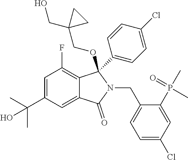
C(C1=CC(F)=C2C(=C1)C(=O)N(CC1=CC=C(Cl)C=C1P(C)(=O)C)C2(C1=CC=C(Cl)C=C1)OCC1(CO)CC1)(C)(C)O
